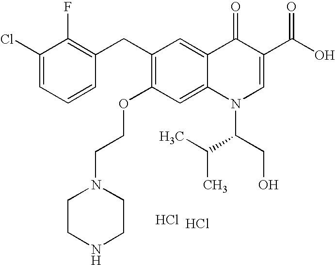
C1(Cl)=CC=CC(CC2=C(OCCN3CCNCC3)C=C3C(=C2)C(=O)C(C(O)=O)=CN3C(C(C)C)CO)=C1F.Cl.Cl
